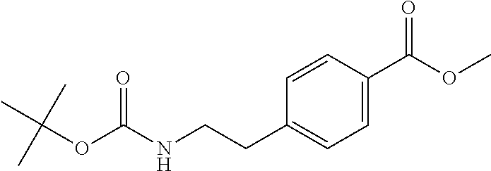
C1=CC(C(OC)=O)=CC=C1CCNC(OC(C)(C)C)=O
